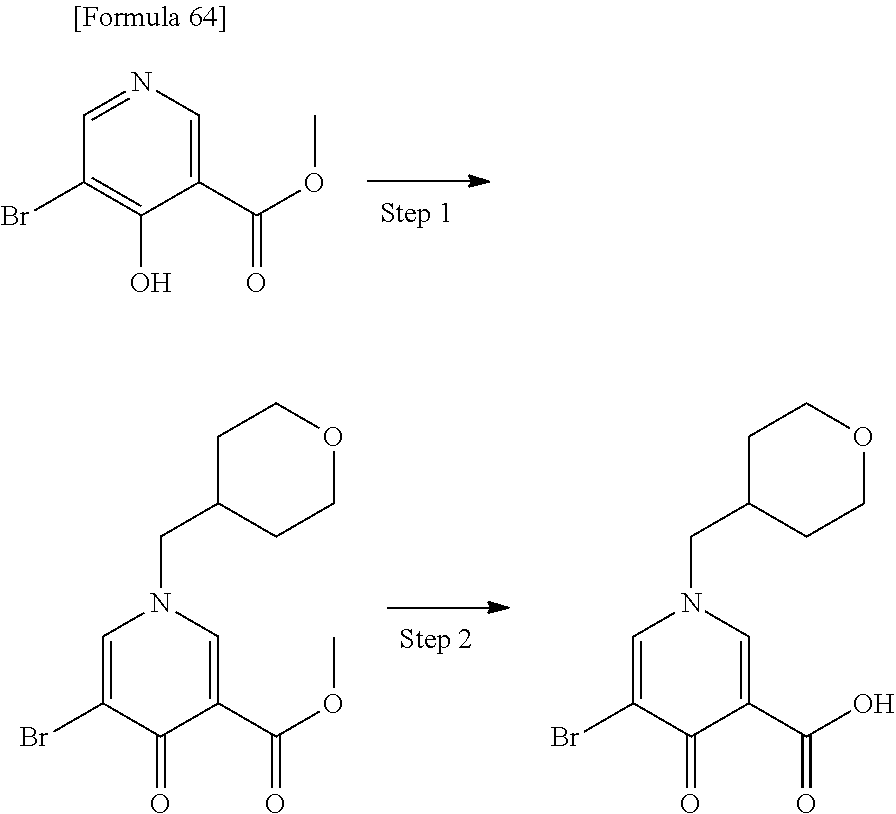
C1(Br)=CN(CC2CCOCC2)C=C(C(OC)=O)C1=O.C1(Br)=CN(CC2CCOCC2)C=C(C(O)=O)C1=O.C1(Br)=C(O)C(C(OC)=O)=CN=C1
